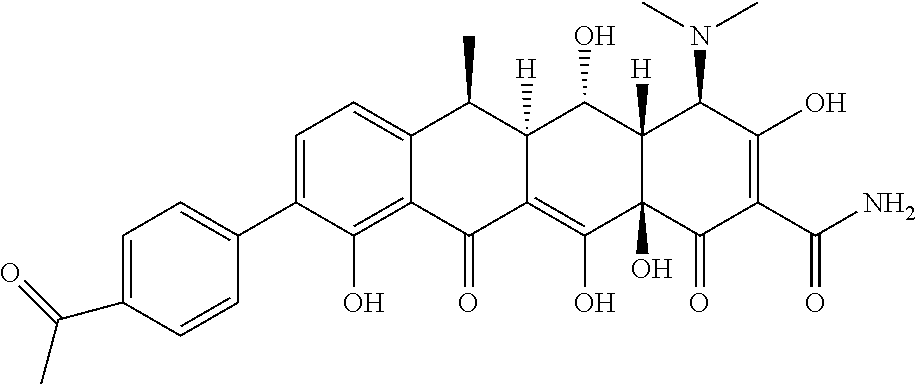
C1=C(C2=CC=C(C(=O)C)C=C2)C(O)=C2C(=C1)C(C)C1([H])C(=C(O)C3(O)C([H])(C1O)C(N(C)C)C(O)=C(C(N)=O)C3=O)C2=O
